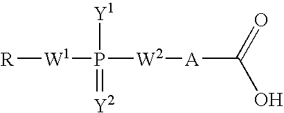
[R][W1]P([W2][A]C(O)=O)([Y1])=[Y2]
